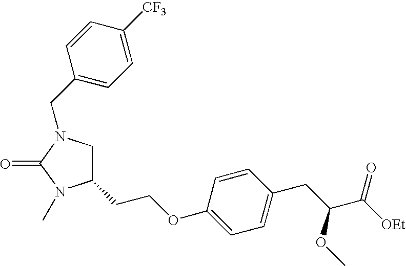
C1(CCOC2=CC=C(CC(C([OEt])=O)OC)C=C2)CN(CC2=CC=C([CF3])C=C2)C(=O)N1C
